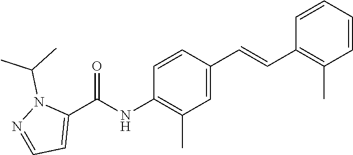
C1=CC(C=CC2=C(C)C=CC=C2)=CC(C)=C1NC(C1=CC=NN1C(C)C)=O
